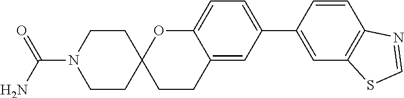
NC(=O)N1CCC2(CC1)CCC1=CC(C3=CC4=C(C=C3)N=CS4)=CC=C1O2
